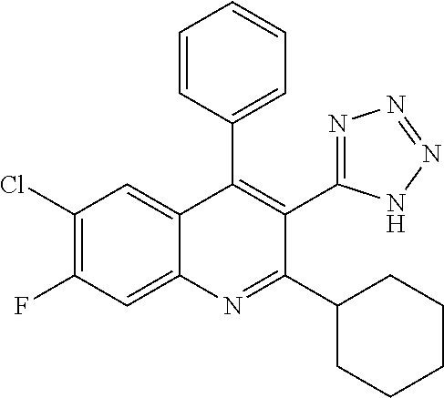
C1(Cl)=C(F)C=C2C(=C1)C(C1=CC=CC=C1)=C(C1=NN=NN1)C(C1CCCCC1)=N2
